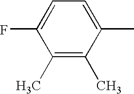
C1(C)=C(C)C(C)=CC=C1F
